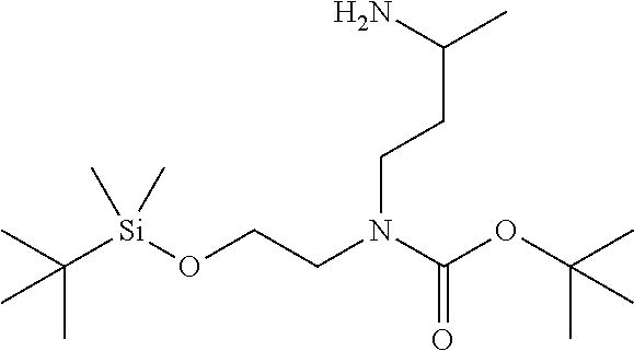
C(N(C(=O)OC(C)(C)C)CCO[Si](C(C)(C)C)(C)C)CC(C)N
